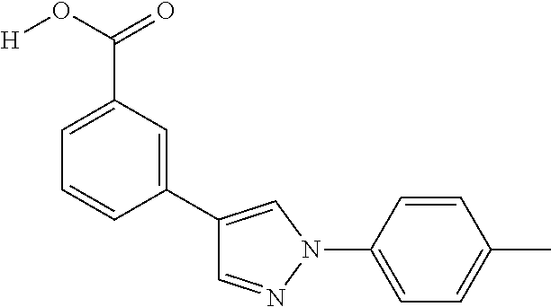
C1(C2=CN(C3=CC=C(C)C=C3)N=C2)=CC(C(O[H])=O)=CC=C1
